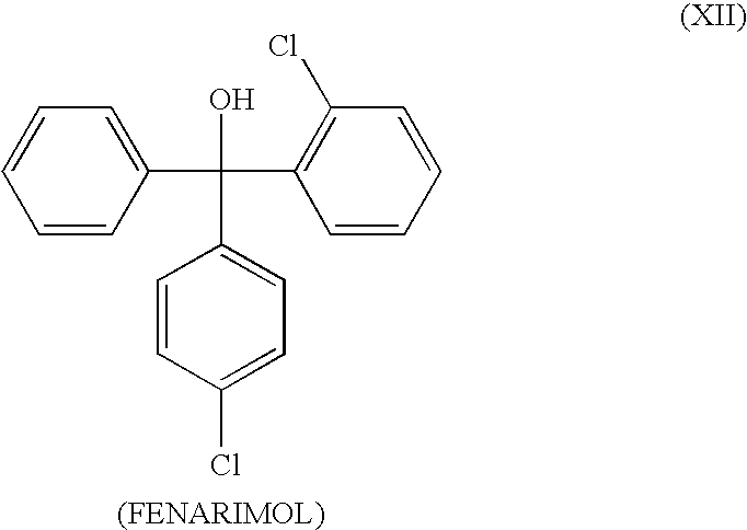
C1(C(C2=C(Cl)C=CC=C2)(O)C2=CC=C(Cl)C=C2)=CC=CC=C1
